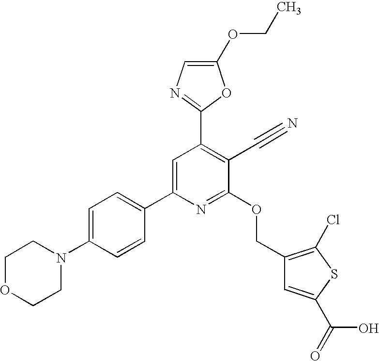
C1OCCN(C2=CC=C(C3=CC(C4=NC=C(OCC)O4)=C(C#N)C(OCC4=C(Cl)SC(C(=O)O)=C4)=N3)C=C2)C1
